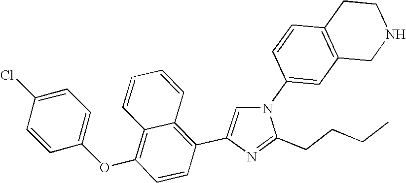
N1(C2=CC3=C(C=C2)CCNC3)C=C(C2=C3C(=C(OC4=CC=C(Cl)C=C4)C=C2)C=CC=C3)N=C1CCCC
